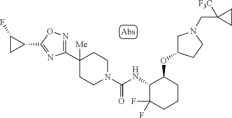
C1(C2([Me])CCN(C(NC3C(F)(F)CCCC3OC3CN(CC4([F3C])CC4)CC3)=O)CC2)=NOC(C2CC2F)=N1
